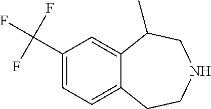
C1(C(F)(F)F)=CC=C2C(=C1)C(C)CNCC2
